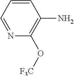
C1=CC(N)=C(O[F3C])N=C1
